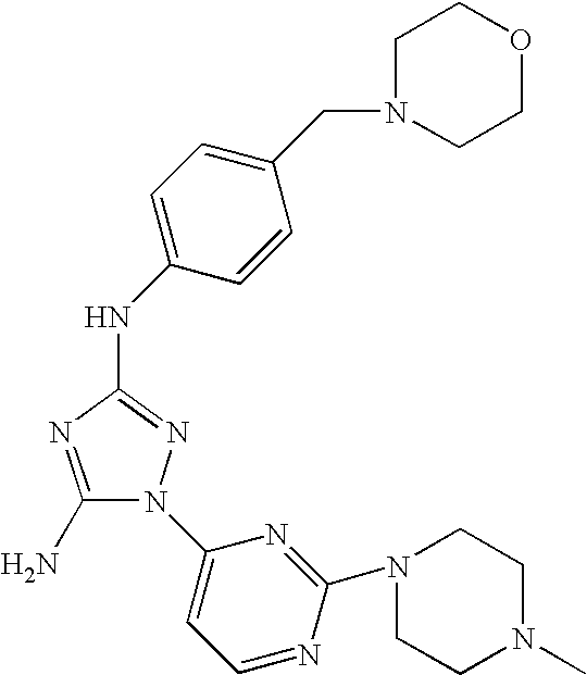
C1(N)=NC(NC2=CC=C(CN3CCOCC3)C=C2)=NN1C1=CC=NC(N2CCN(C)CC2)=N1
